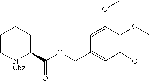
C1(C(OCC2=CC(OC)=C(OC)C(OC)=C2)=O)CCCC[NCbz]1
